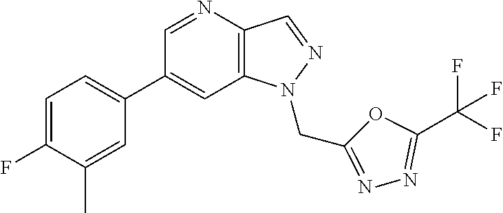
C1(C2=CC=C(F)C(C)=C2)=CC2=C(C=NN2CC2=NN=C(C(F)(F)F)O2)N=C1
